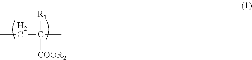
CCC([R1])([COOR2])C
